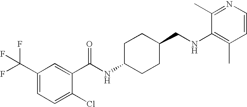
C1(C(F)(F)F)=CC=C(Cl)C(C(NC2CCC(CNC3=C(C)C=CN=C3C)CC2)=O)=C1
